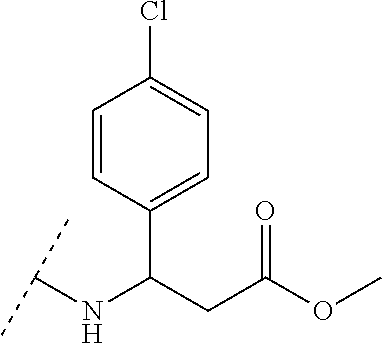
C1(C(CC(OC)=O)NC(C)C)=CC=C(Cl)C=C1
